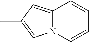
C12=CC(C)=CN1C=CC=C2
